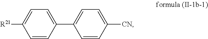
C1=CC([CN])=CC=C1C1=CC=C([R21])C=C1
